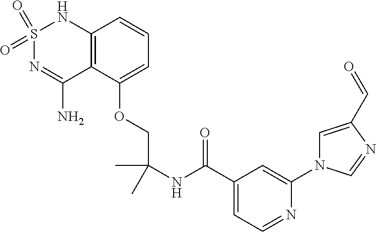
C12=C(C(OCC(NC(C3=CC=NC(N4C=C(C=O)N=C4)=C3)=O)(C)C)=CC=C1)C(N)=NS(=O)(=O)N2
